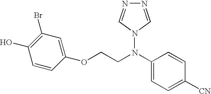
C1(O)=C(Br)C=C(OCCN(C2=CC=C([CN])C=C2)N2C=NN=C2)C=C1
